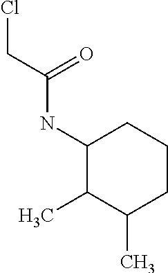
C1(NC(CCl)=O)C(C)C(C)CCC1
